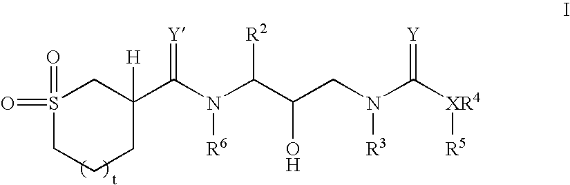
S1(=O)(=O)CCCC(C(N(C(C(CN(C([XR4][R5])=[Y])[R3])O)[R2])[R6])=[Y])([H])C1
